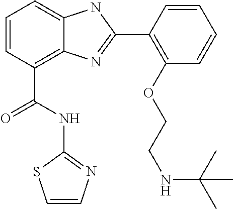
C1=CC(C(NC2=NC=CS2)=O)=C2C(=C1)NC(C1=C(OCCNC(C)(C)C)C=CC=C1)=N2
